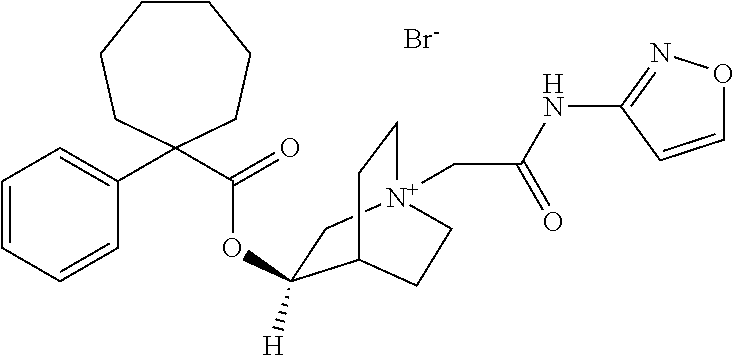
[Br-].C1CCCC(C(=O)OC2([H])C[N+]3(CC(NC4=NOC=C4)=O)CCC2CC3)(C2=CC=CC=C2)CC1
